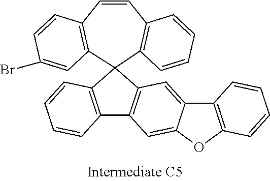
C12=CC3=C(C=C1OC1=C2C=CC=C1)C1=C(C32C3=C(C=CC4=C2C=C(Br)C=C4)C=CC=C3)C=CC=C1
